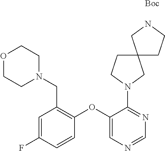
C1=NC=C(OC2=C(CN3CCOCC3)C=C(F)C=C2)C(N2CC3(CC2)CNCC3)=N1.[Boc]
